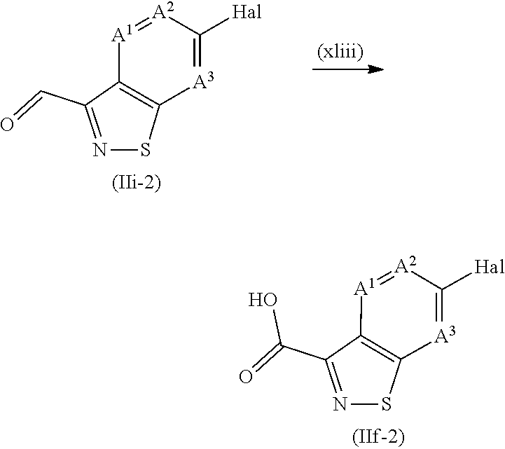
N1=C(C(=O)O)C2=C(S1)[A3]=C([Hal])[A2]=[A1]2.N1=C(C=O)C2=C(S1)[A3]=C([Hal])[A2]=[A1]2
